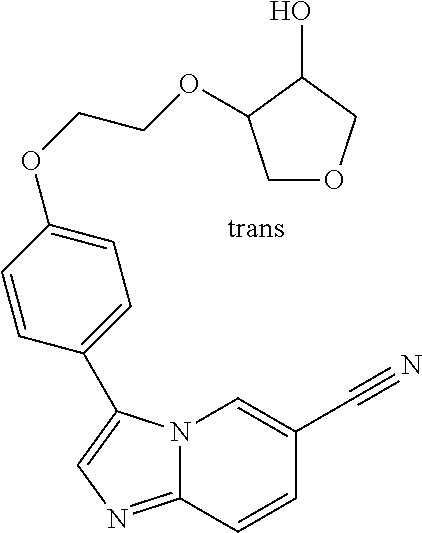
N12C(=NC=C1C1=CC=C(OCCOC3COCC3O)C=C1)C=CC(C#N)=C2
